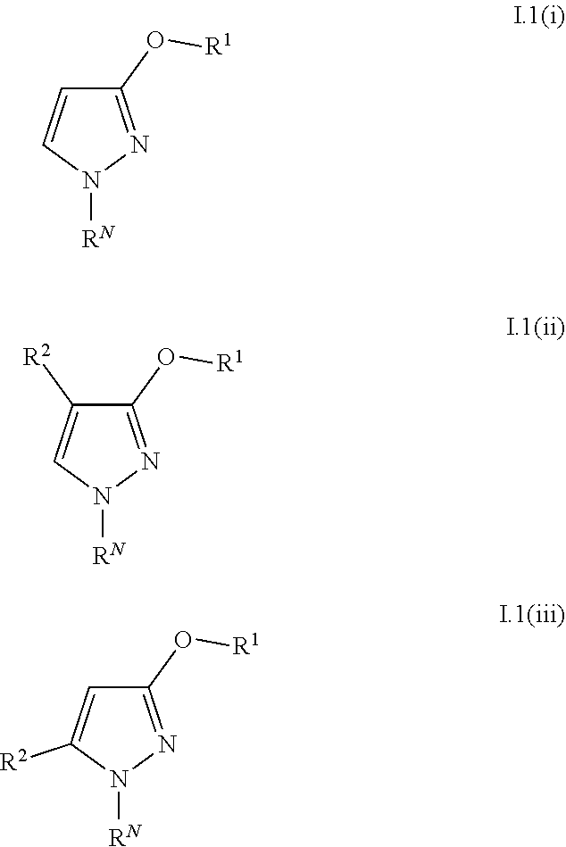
C1=CC(O[R1])=NN1[RN].C1=C([R2])C(O[R1])=NN1[RN].C1([R2])=CC(O[R1])=NN1[RN]
